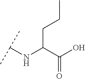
C(C(C(O)=O)NC(C)C)CC
